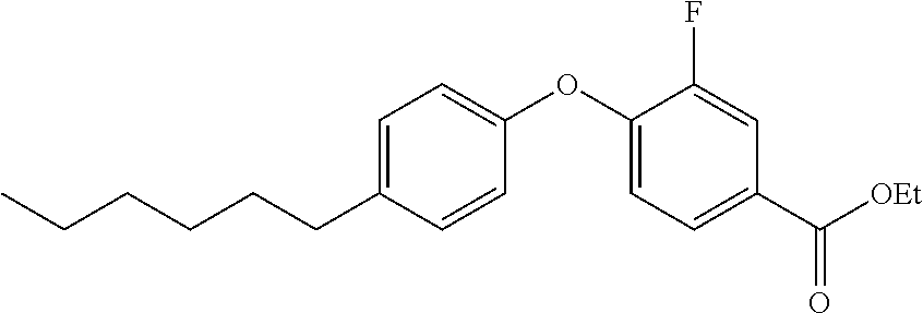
C1=C(CCCCCC)C=CC(OC2=CC=C(C([OEt])=O)C=C2F)=C1
